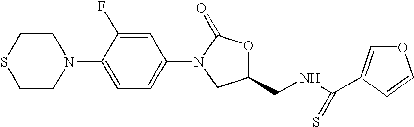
C1CSCCN1C1=CC=C(N2C(=O)OC(CNC(=S)C3=COC=C3)C2)C=C1F
